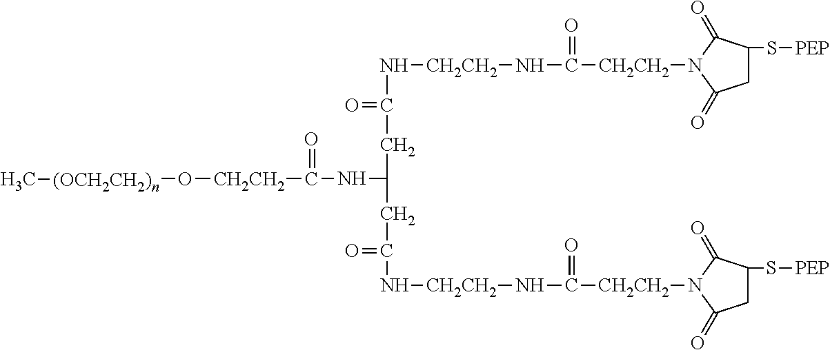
C([CH2CH2]N1C(=O)CC(S[PEP])C1=O)(=O)N[CH2CH2]NC(=O)CC(NC(=O)[CH2CH2]O[(OCH2CH2)n]C)CC(=O)N[CH2CH2]NC([CH2CH2]N1C(=O)CC(S[PEP])C1=O)=O
